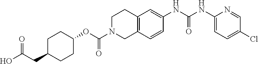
C1C(CC(O)=O)CCC(OC(N2CC3=C(CC2)C=C(NC(NC2=CC=C(Cl)C=N2)=O)C=C3)=O)C1
